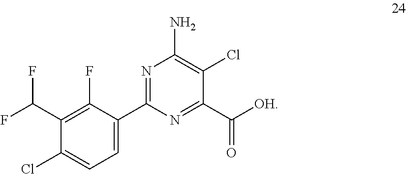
C1=C(C2=NC(N)=C(Cl)C(C([OH])=O)=N2)C(F)=C(C(F)F)C(Cl)=C1
